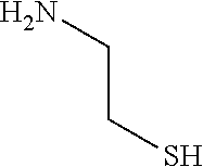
C(CS)N
